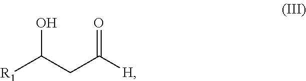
OC(CC([H])=O)[R1]
